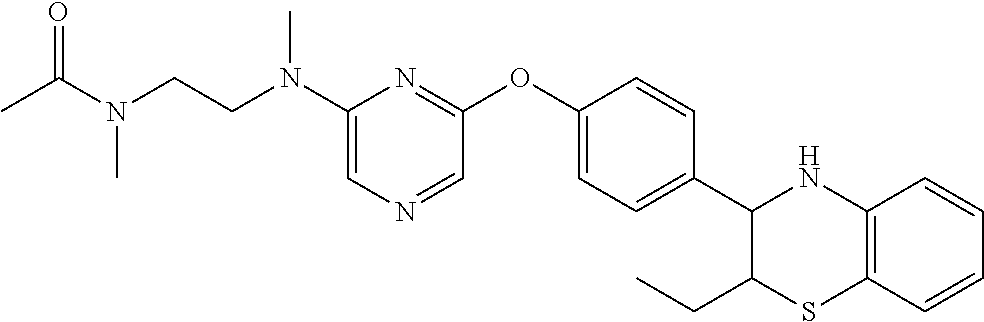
C1(N(CCN(C)C(=O)C)C)=CN=CC(OC2=CC=C(C3C(CC)SC4=C(N3)C=CC=C4)C=C2)=N1
